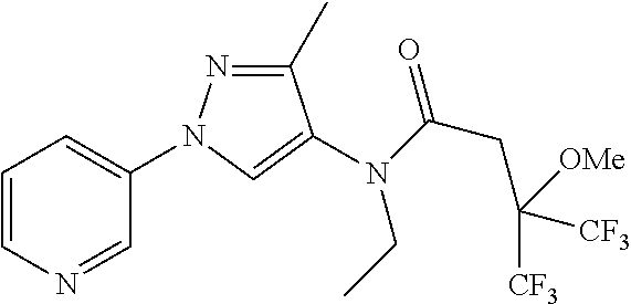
C1=CN=CC(N2N=C(C)C(N(C(CC([CF3])([CF3])[OMe])=O)CC)=C2)=C1
